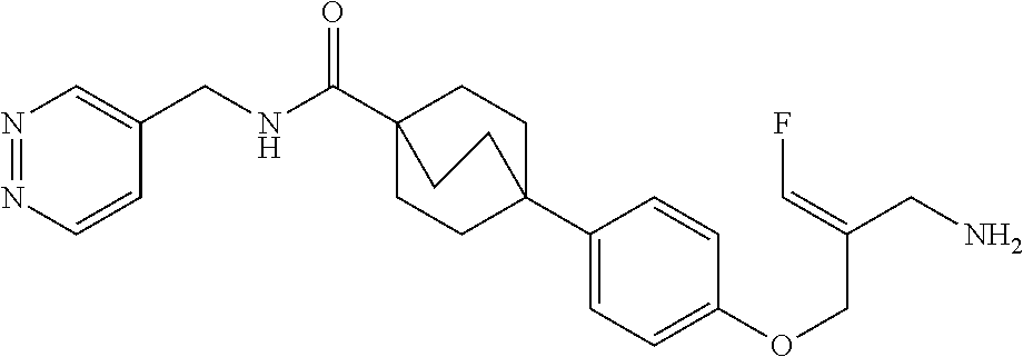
N(C(C12CCC(C3=CC=C(OCC(CN)=CF)C=C3)(CC1)CC2)=O)CC1=CN=NC=C1
